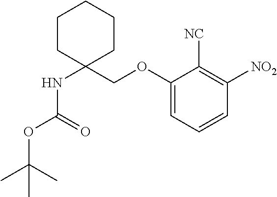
C1CC(NC(=O)OC(C)(C)C)(COC2=CC=CC([NO2])=C2[NC])CCC1
